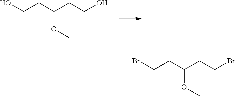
OCCC(CCO)OC.BrCCC(CCBr)OC
